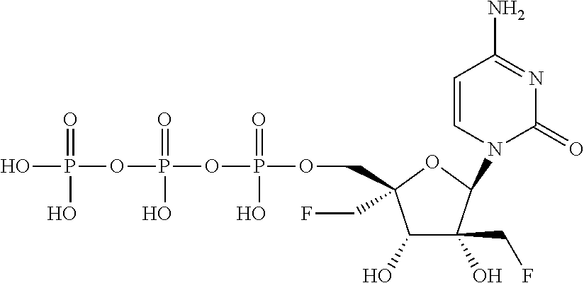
C1(O)C(O)(CF)C(N2C=CC(N)=NC2=O)OC1(CF)COP(OP(OP(O)(=O)O)(=O)O)(=O)O
